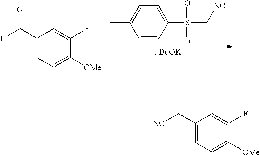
C1=C(S(C[NC])(=O)=O)C=CC(C)=C1.[t-BuOK].C1(C([H])=O)=CC=C([OMe])C(F)=C1.C1(C[NC])=CC=C([OMe])C(F)=C1
